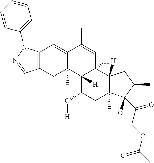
C12=C(CC3(C)C(=C1)C(C)=CC1([H])C3([H])C(O[H])CC3(C)C1([H])CC(C)C3(O)C(COC(C)=O)=O)C=NN2C1=CC=CC=C1
